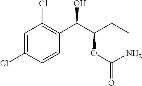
C1(Cl)=CC(Cl)=C(C(C(CC)OC(=O)N)O)C=C1
